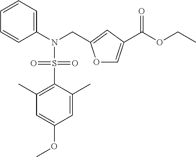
C1(C)=C(S(=O)(=O)N(CC2=CC(C(OCC)=O)=CO2)C2=CC=CC=C2)C(C)=CC(OC)=C1
